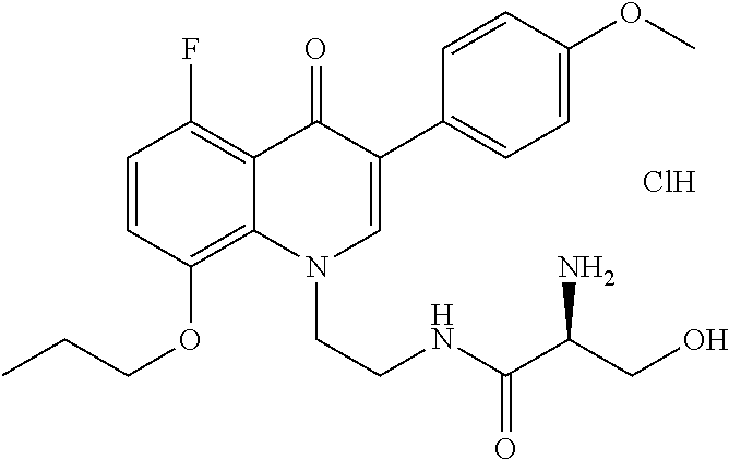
C1=C(OC)C=CC(C2=CN(CCNC(C(CO)N)=O)C3=C(OCCC)C=CC(F)=C3C2=O)=C1.Cl
